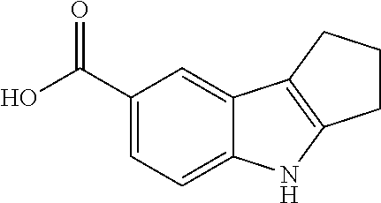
C1(C(O)=O)=CC=C2C(=C1)C1=C(N2)CCC1
